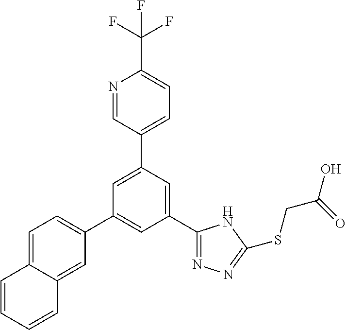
C1(C2=NN=C(SCC(O)=O)N2)=CC(C2=CC=C(C(F)(F)F)N=C2)=CC(C2=CC=C3C(=C2)C=CC=C3)=C1
